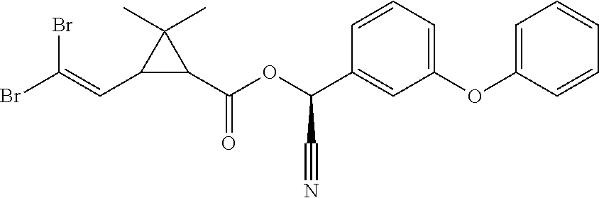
C1(C=C(Br)Br)C(C(OC(C2=CC(OC3=CC=CC=C3)=CC=C2)C#N)=O)C1(C)C
